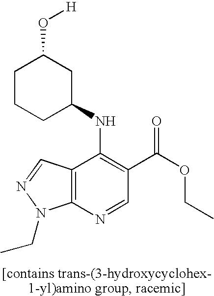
C12=C(N=CC(C(OCC)=O)=C1NC1CC(O[H])CCC1)N(CC)N=C2
